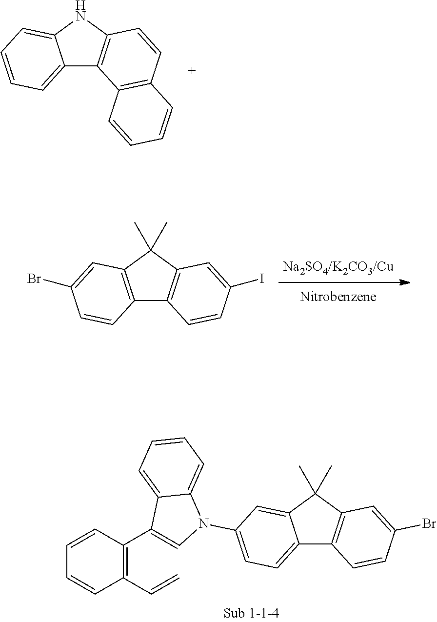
C12=CC=CC=C1NC1=C2C2=C(C=C1)C=CC=C2.C12=C(C(C)(C)C3=C1C=CC(I)=C3)C=C(Br)C=C2.C12=CC=C(N3C=C(C4=C(C=C)C=CC=C4)C4=CC=CC=C34)C=C1C(C)(C)C1=C2C=CC(Br)=C1
